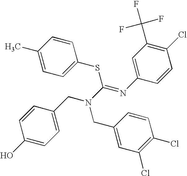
C1=C(CN(C(=NC2=CC(C(F)(F)F)=C(Cl)C=C2)SC2=CC=C(C)C=C2)CC2=CC(Cl)=C(Cl)C=C2)C=CC(O)=C1
